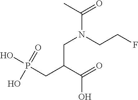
C(C(C(=O)O)CN(C(C)=O)CCF)P(O)(=O)O
